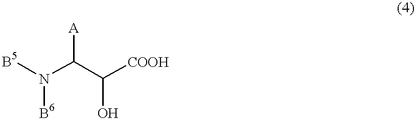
[B5]N(C(C([COOH])O)[A])[B6]
